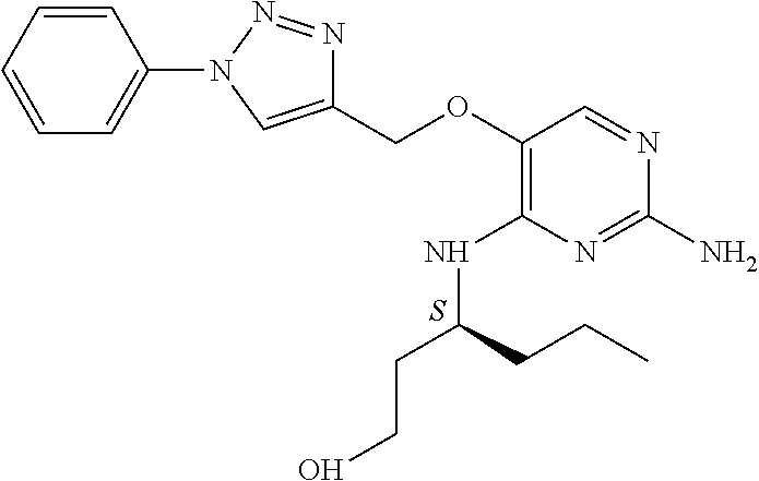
C1(N)=NC(NC(CCO)CCC)=C(OCC2=CN(C3=CC=CC=C3)N=N2)C=N1.S
